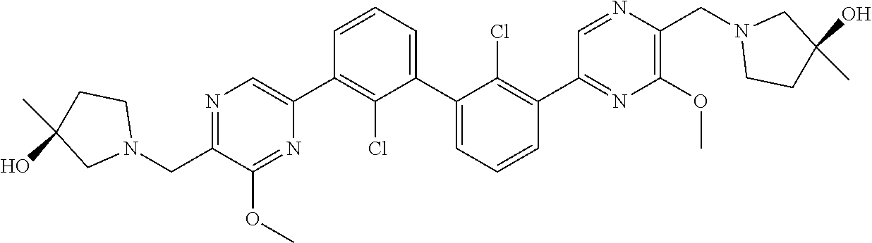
N1=C(CN2CCC(C)(O)C2)C(OC)=NC(C2=C(Cl)C(C3=CC=CC(C4=NC(OC)=C(CN5CCC(C)(O)C5)N=C4)=C3Cl)=CC=C2)=C1
